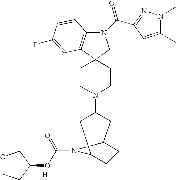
N1(C(=O)C2=NN(C)C(C)=C2)C2=C(C3(C1)CCN(C1CC4CCC(C1)N4C(=O)OC1CCOC1)CC3)C=C(F)C=C2.[H]
